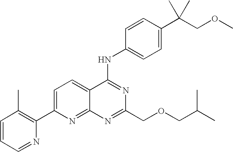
C1=CC=NC(C2=CC=C3C(=N2)N=C(COCC(C)C)N=C3NC2=CC=C(C(COC)(C)C)C=C2)=C1C
